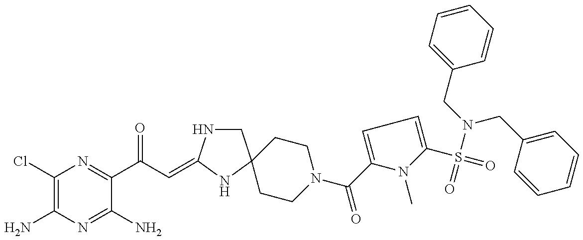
C1(Cl)=C(N)N=C(N)C(C(C=C2NCC3(N2)CCN(C(=O)C2=CC=C(S(=O)(N(CC4=CC=CC=C4)CC4=CC=CC=C4)=O)N2C)CC3)=O)=N1
